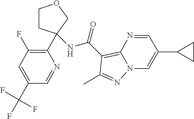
C1(C2(NC(=O)C3=C4N(C=C(C5CC5)C=N4)N=C3C)CCOC2)=C(F)C=C(C(F)(F)F)C=N1
